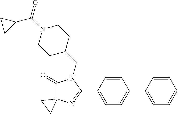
C1(=O)C2(N=C(C3=CC=C(C4=CC=C(C)C=C4)C=C3)N1CC1CCN(C(=O)C3CC3)CC1)CC2
